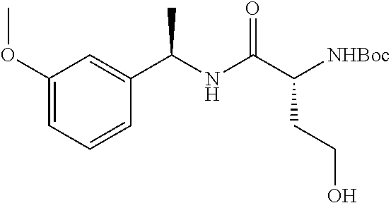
COC1=CC=CC(C(NC(=O)C(CCO)[NHBoc])C)=C1
